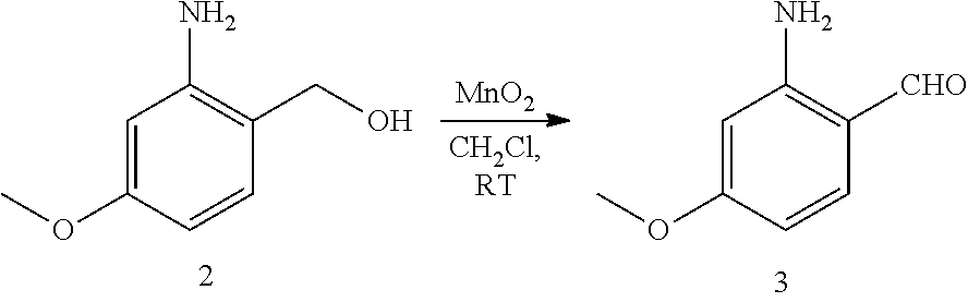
C1=C(OC)C=CC(CO)=C1N.C1=C(OC)C=CC([CHO])=C1N.[MnO2]
